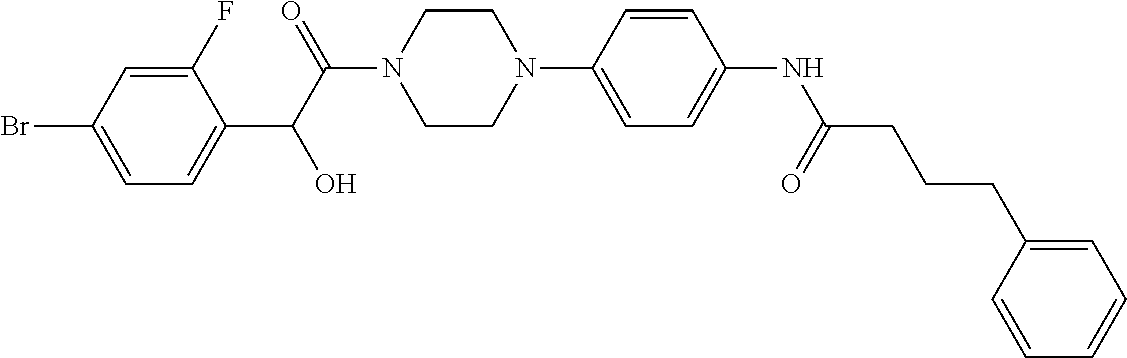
C1(F)=CC(Br)=CC=C1C(C(=O)N1CCN(C2=CC=C(NC(CCCC3=CC=CC=C3)=O)C=C2)CC1)O
